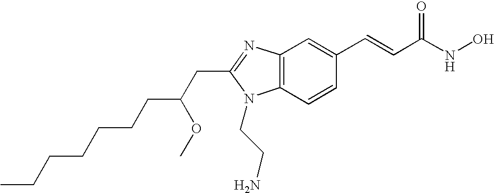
C12=C(N=C(CC(CCCCCCC)OC)N1CCN)C=C(C=CC(=O)NO)C=C2
